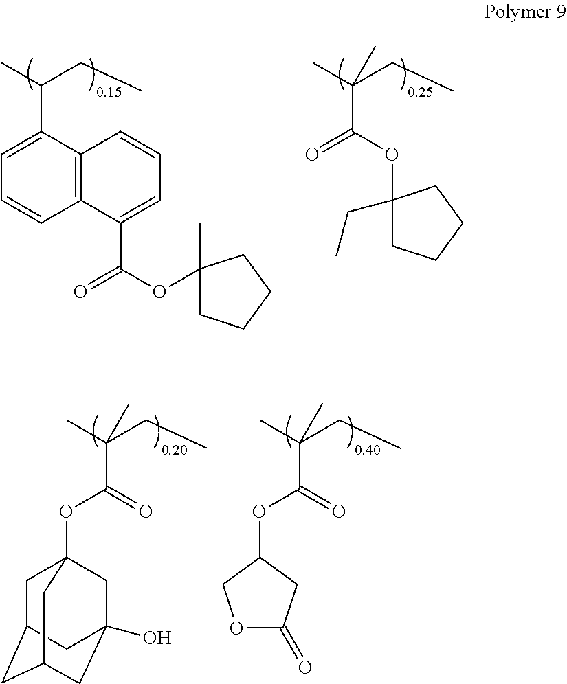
CC(CC)C1=CC=CC2=C1C=CC=C2C(=O)OC1(C)CCCC1.CC(CC)(C)C(=O)OC1(CC)CCCC1.CC(CC)(C(OC12CC3CC(CC(O)(C1)C3)C2)=O)C.CC(CC)(C(OC1COC(=O)C1)=O)C
